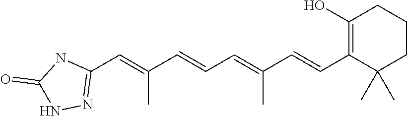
C1(O)=C(C=CC(=CC=CC(=CC2=NNC(=O)N2)C)C)C(C)(C)CCC1
